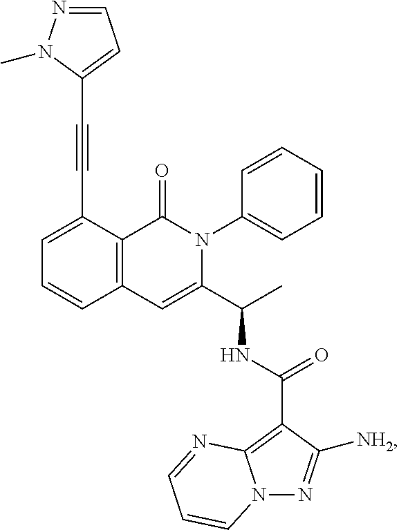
C1=C(C#CC2=CC=NN2C)C2=C(C=C1)C=C(C(C)NC(=O)C1=C3N(N=C1[NH2])C=CC=N3)N(C1=CC=CC=C1)C2=O
